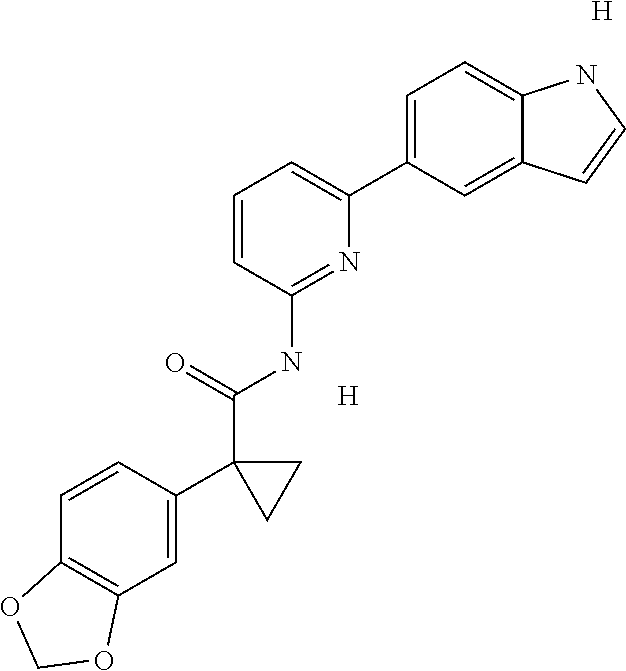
C1=CC(NC(C2(C3=CC4=C(C=C3)OCO4)CC2)=O)=NC(C2=CC=C3C(=C2)C=CN3)=C1.[H].[H]
